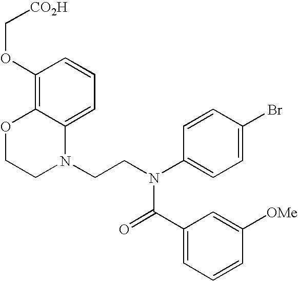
C1=C2C(=C(OC[CO2H])C=C1)OCCN2CCN(C1=CC=C(Br)C=C1)C(=O)C1=CC=CC([OMe])=C1
